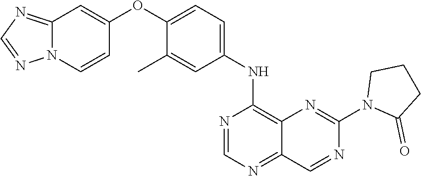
C12=NC=NN1C=CC(OC1=CC=C(NC3=C4C(=NC=N3)C=NC(N3C(=O)CCC3)=N4)C=C1C)=C2
